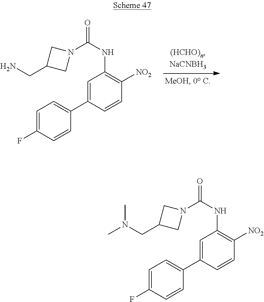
C1=C(F)C=CC(C2=CC(NC(=O)N3CC(CN)C3)=C([NO2])C=C2)=C1.C1=C(F)C=CC(C2=CC(NC(=O)N3CC(CN(C)C)C3)=C([NO2])C=C2)=C1
